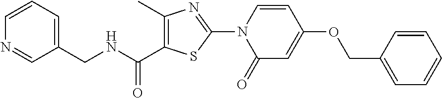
C1(C(NCC2=CC=CN=C2)=O)=C(C)N=C(N2C(=O)C=C(OCC3=CC=CC=C3)C=C2)S1
